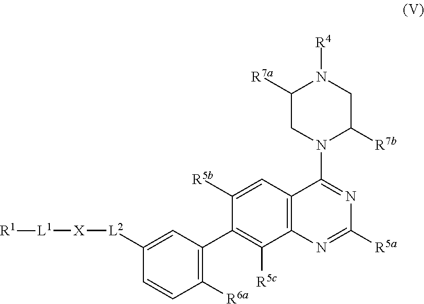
C1([R5b])=CC2=C(C([R5c])=C1C1=C([R6a])C=CC([L2][X][L1][R1])=C1)N=C([R5a])N=C2N1C([R7b])CN([R4])C([R7a])C1
